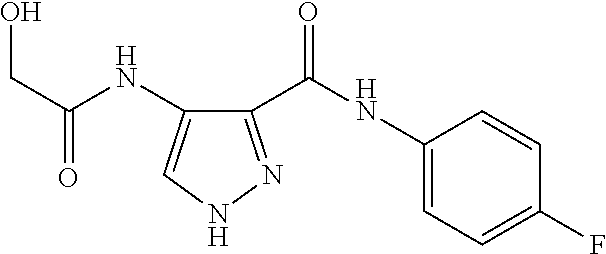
C1(C(NC2=CC=C(F)C=C2)=O)=NNC=C1NC(CO)=O
